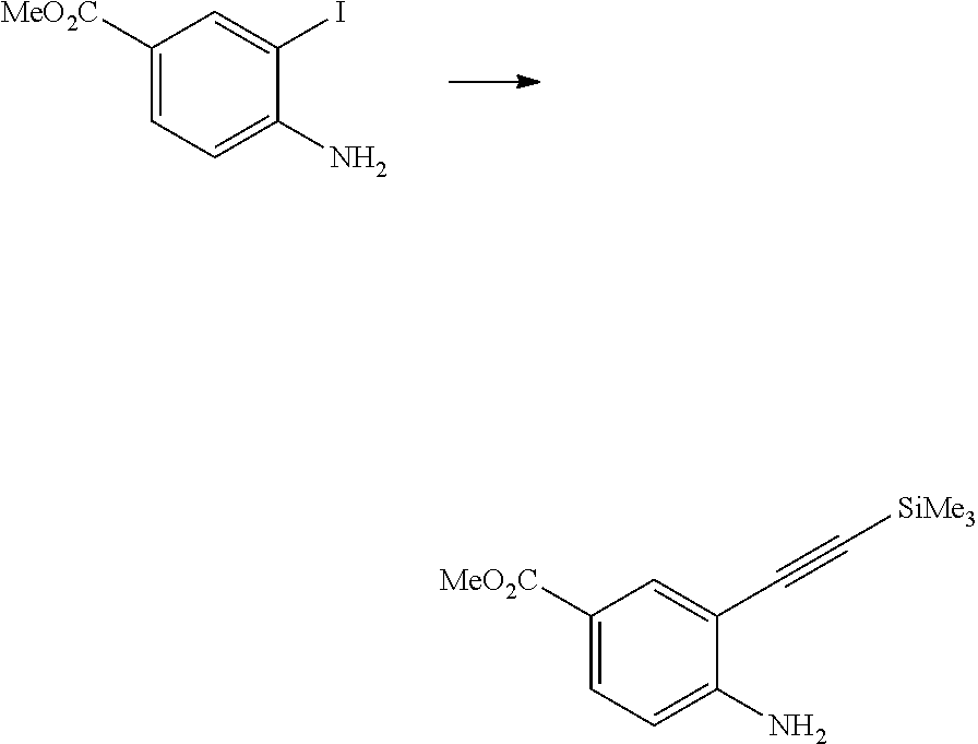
C1([MeO2C])=CC=C(N)C(I)=C1.C1([MeO2C])=CC=C(N)C(C#C[SiMe3])=C1
